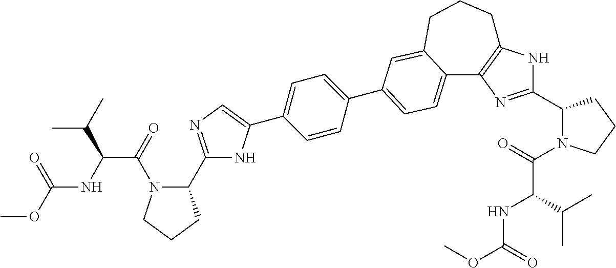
C1(C2N(C(=O)C(NC(OC)=O)C(C)C)CCC2)=NC=C(C2=CC=C(C3=CC=C4C5=C(NC(C6N(C(=O)C(C(C)C)NC(OC)=O)CCC6)=N5)CCCC4=C3)C=C2)N1
